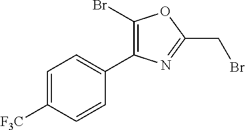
C1(Br)=C(C2=CC=C([F3C])C=C2)N=C(CBr)O1
